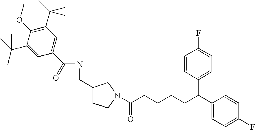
C1(C(CCCCC(=O)N2CCC(CNC(C3=CC(C(C)(C)C)=C(OC)C(C(C)(C)C)=C3)=O)C2)C2=CC=C(F)C=C2)=CC=C(F)C=C1
